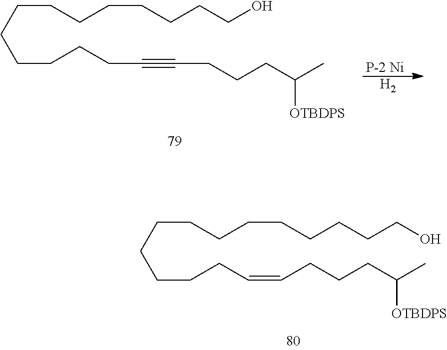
C(CCCO)CCCCCCCCCC=CCCCC(C)[OTBDPS].C(CCO)CCCCCCCCCCC#CCCCC(C)[OTBDPS].[P-2 Ni].[H2]
